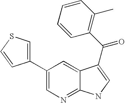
C1(C2=CSC=C2)=CN=C2C(=C1)C(C(=O)C1=C(C)C=CC=C1)=CN2
